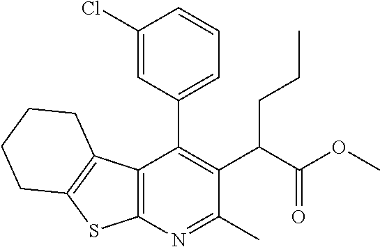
C12=C(N=C(C)C(C(C(OC)=O)CCC)=C1C1=CC=CC(Cl)=C1)SC1=C2CCCC1
